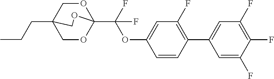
C(CC)C12COC(C(OC3=CC(F)=C(C4=CC(F)=C(F)C(F)=C4)C=C3)(F)F)(OC1)OC2
